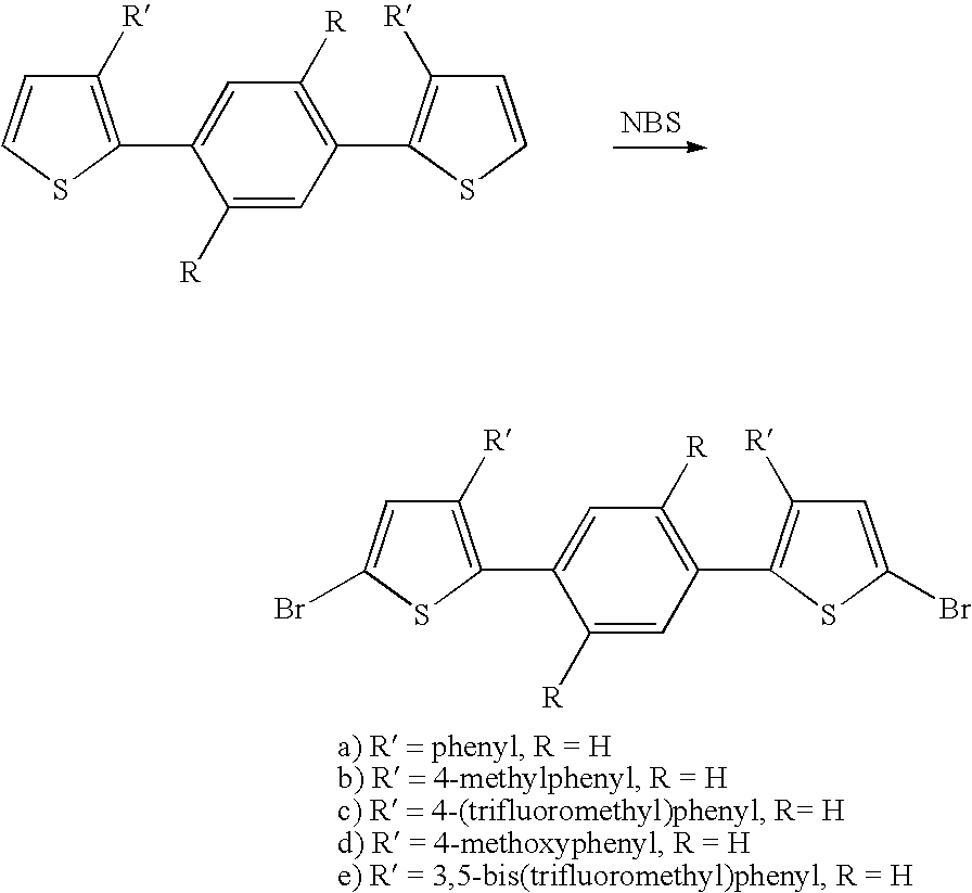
[NBS].C1([R])=C(C2=CC([R])=C(C3=C([R])C=CS3)C=C2[R])SC=C1.C1([R])=C(C2=CC([R])=C(C3=C([R])C=C(Br)S3)C=C2[R])SC(Br)=C1
